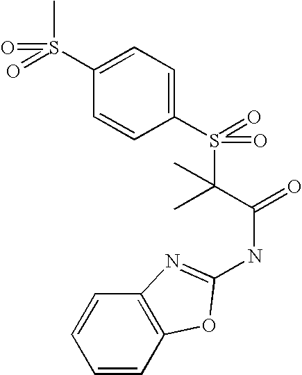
C1(S(C)(=O)=O)=CC=C(S(=O)(C(C(=O)NC2=NC3=C(C=CC=C3)O2)(C)C)=O)C=C1
